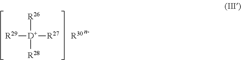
[R30].[R29][D]([R26])([R28])[R27]
